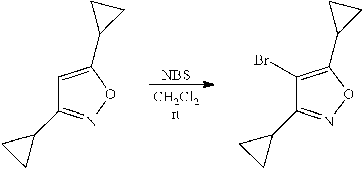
[NBS].C1(C2=NOC(C3CC3)=C2)CC1.C1(C2=NOC(C3CC3)=C2Br)CC1
